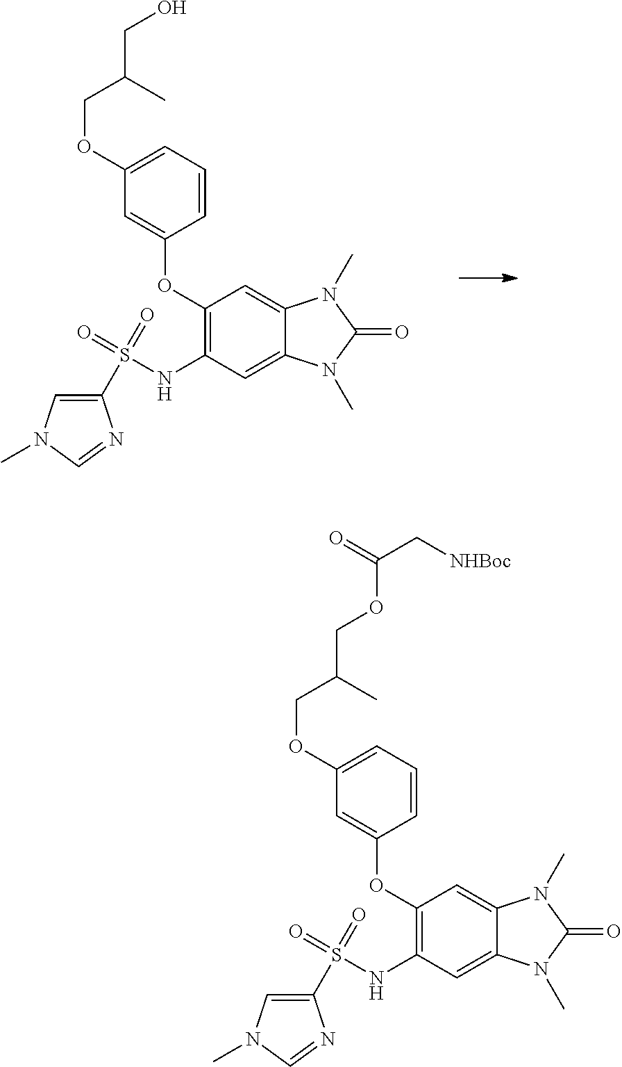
C1(OCC(C)COC(C[NHBoc])=O)=CC=CC(OC2=C(NS(=O)(=O)C3=CN(C)C=N3)C=C3C(=C2)N(C)C(=O)N3C)=C1.C1(OCC(C)CO)=CC=CC(OC2=C(NS(=O)(=O)C3=CN(C)C=N3)C=C3C(=C2)N(C)C(=O)N3C)=C1
